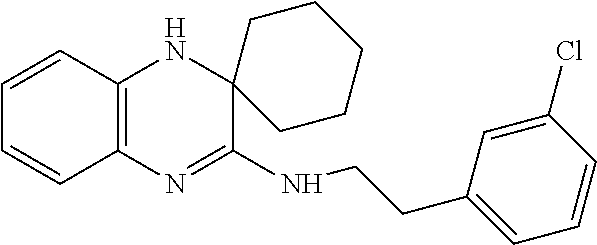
C1=CC2=C(C=C1)N=C(NCCC1=CC=CC(Cl)=C1)C1(N2)CCCCC1
